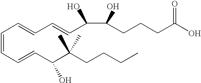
C(=CC=CC(C(CCCC)(C)C)O)C=CC=CC(C(CCCC(O)=O)O)O
